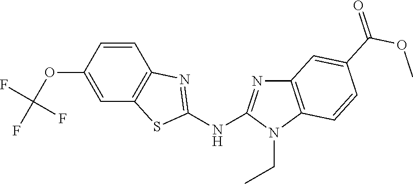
O(C1=CC2=C(C=C1)N=C(NC1=NC3=C(N1CC)C=CC(C(OC)=O)=C3)S2)C(F)(F)F
